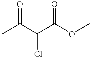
CC(C(C(OC)=O)Cl)=O
